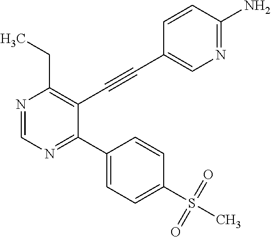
N1=CN=C(C2=CC=C(S(C)(=O)=O)C=C2)C(C#CC2=CN=C(N)C=C2)=C1CC
